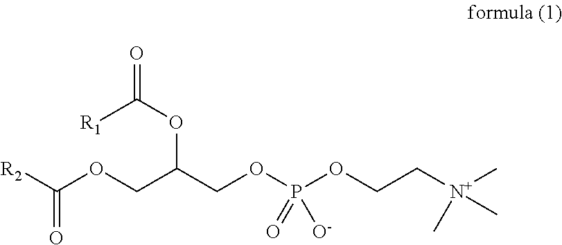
C(OCC(COP(OCC[N+](C)(C)C)([O-])=O)OC(=O)[R1])([R2])=O
